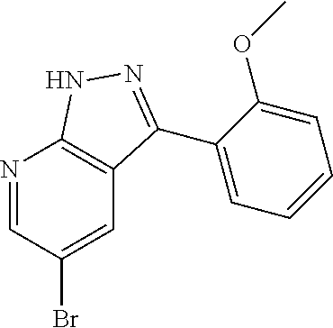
N1=CC(Br)=CC2=C1NN=C2C1=CC=CC=C1OC
